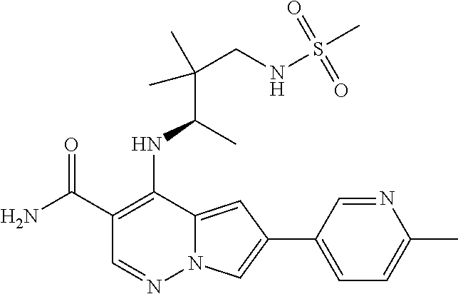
C1(C(N)=O)=C(NC(C(CNS(C)(=O)=O)(C)C)C)C2=CC(C3=CC=C(C)N=C3)=CN2N=C1
